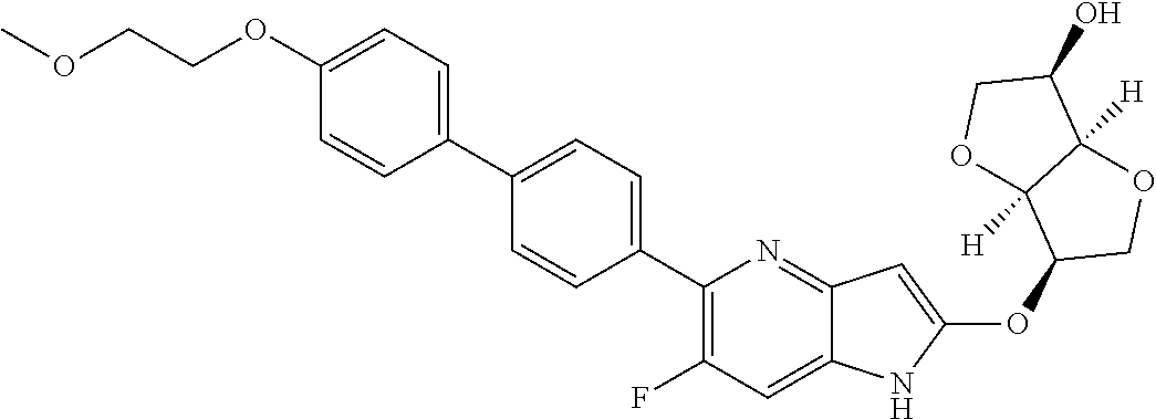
C1(C2=CC=C(C3=C(F)C=C4C(=N3)C=C(OC3COC5([H])C3([H])OCC5O)N4)C=C2)=CC=C(OCCOC)C=C1
